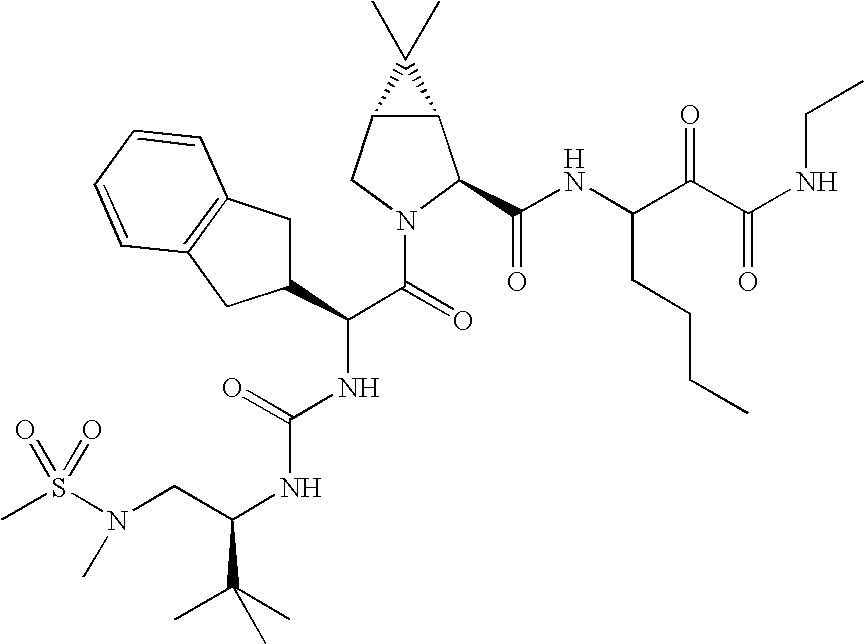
S(N(CC(NC(NC(C(=O)N1C(C(NC(C(C(NCC)=O)=O)CCCC)=O)C2C(C1)C2(C)C)C1CC2=C(C=CC=C2)C1)=O)C(C)(C)C)C)(=O)(=O)C
